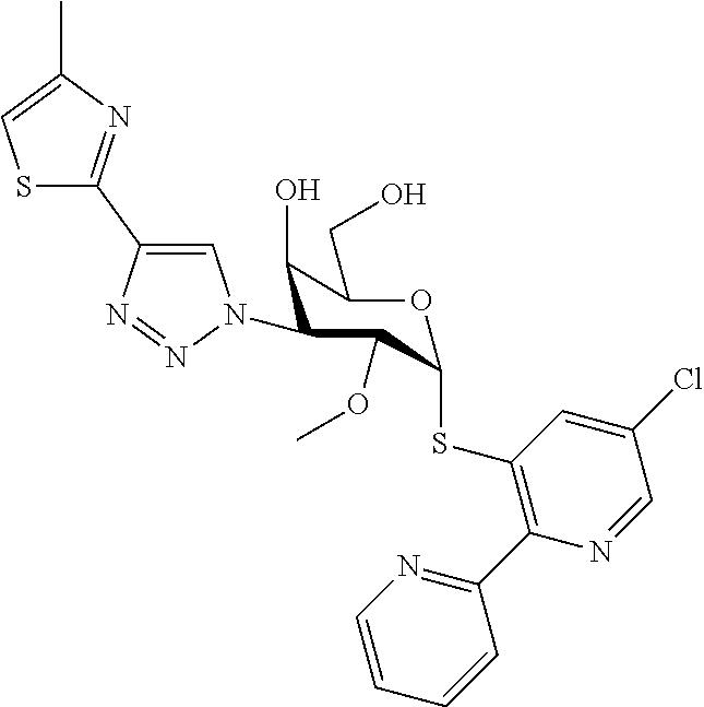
CC1=CSC(C2=CN(C3C(O)C(CO)OC(SC4=C(C5=NC=CC=C5)N=CC(Cl)=C4)C3OC)N=N2)=N1
